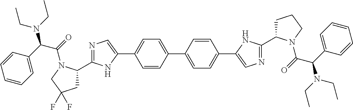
C1=CC(C2=CC=C(C3=CN=C(C4CCCN4C(C(C4=CC=CC=C4)N(CC)CC)=O)N3)C=C2)=CC=C1C1=CN=C(C2CC(F)(F)CN2C(C(C2=CC=CC=C2)N(CC)CC)=O)N1
